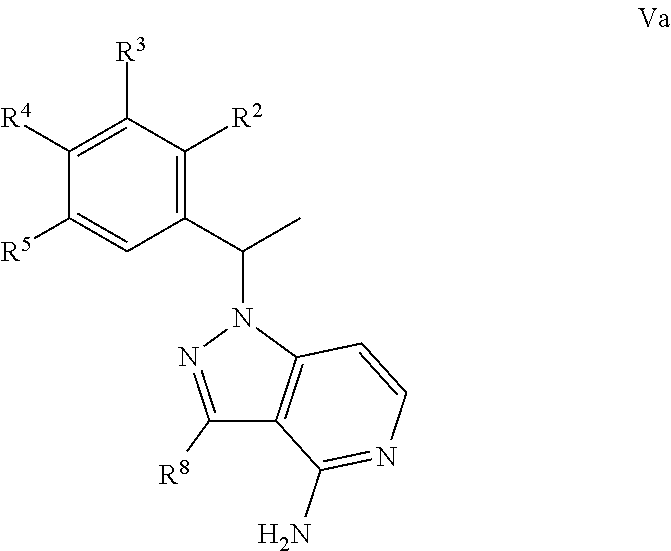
C1([R5])=CC(C(C)N2C3=C(C([R8])=N2)C(N)=NC=C3)=C([R2])C([R3])=C1[R4]
